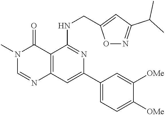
C12=C(C=C(C3=CC=C([OMe])C([OMe])=C3)N=C1NCC1=CC(C(C)C)=NO1)N=CN(C)C2=O
